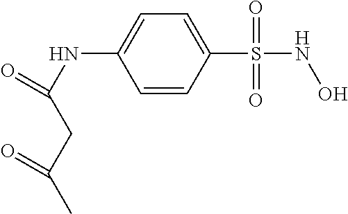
C1(S(NO)(=O)=O)=CC=C(NC(=O)CC(C)=O)C=C1
